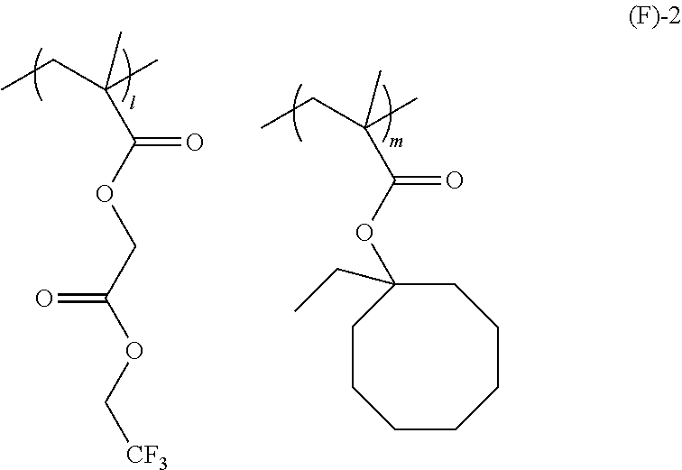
C(C(OCC(OC[CF3])=O)=O)(C)(CC)C.C1CCCCCCC1(CC)OC(C(C)(CC)C)=O
